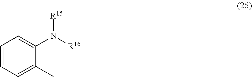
C1=CC=C(C)C(N([R16])[R15])=C1
